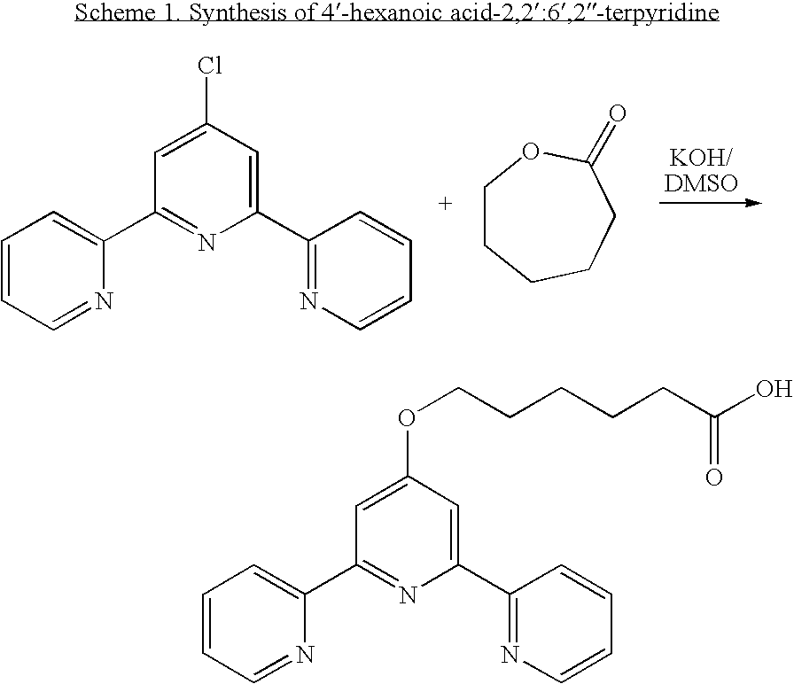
C1=CC=NC(C2=NC(C3=NC=CC=C3)=CC(Cl)=C2)=C1.C1CCCCC(=O)O1.C1=CC=NC(C2=NC(C3=NC=CC=C3)=CC(OCCCCCC(O)=O)=C2)=C1
